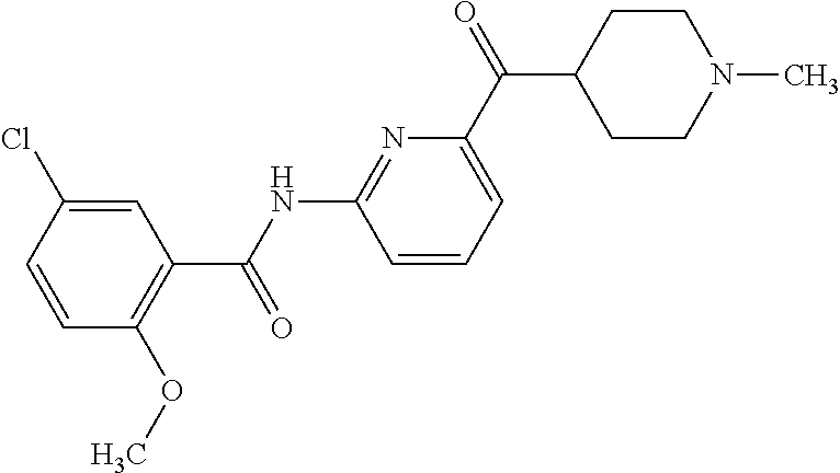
C1(C(NC2=NC(C(C3CCN(C)CC3)=O)=CC=C2)=O)=C(OC)C=CC(Cl)=C1
